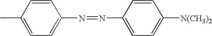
C1(N=NC2=CC=C([N(CH3)2])C=C2)=CC=C(C)C=C1
